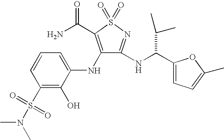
C1(S(N(C)C)(=O)=O)=C(O)C(NC2=C(C(N)=O)S(=O)(=O)N=C2NC(C2=CC=C(C)O2)C(C)C)=CC=C1
